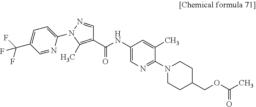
C1(NC(C2=C(C)N(C3=CC=C(C(F)(F)F)C=N3)N=C2)=O)=CN=C(N2CCC(COC(C)=O)CC2)C(C)=C1
